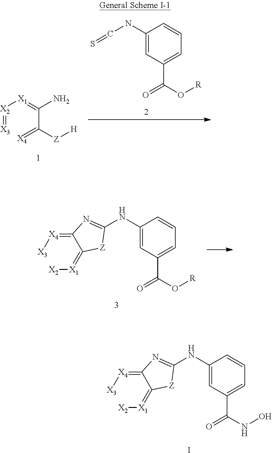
[X2](=[X3])[X1]=C(C(=[X4])[Z][H])N.C1(NC=S)=CC(C(O[R])=O)=CC=C1.C1(=[X4][X3])C(=[X1][X2])[Z]C(NC2=CC(C(O[R])=O)=CC=C2)=N1.C1(=[X4][X3])C(=[X1][X2])[Z]C(NC2=CC(C(NO)=O)=CC=C2)=N1.I
